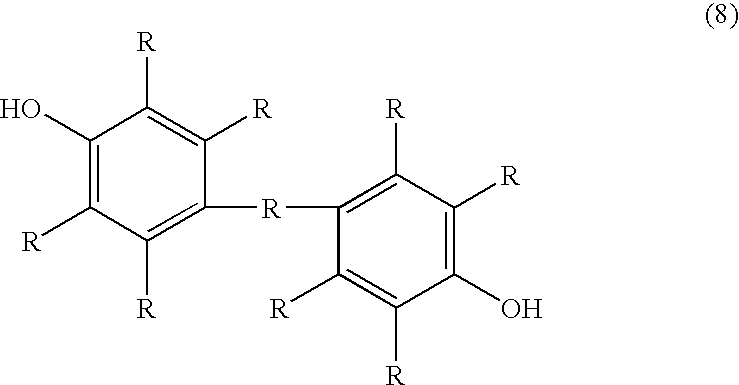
C1(O)=C([R])C([R])=C([R]C2=C([R])C([R])=C(O)C([R])=C2[R])C([R])=C1[R]
